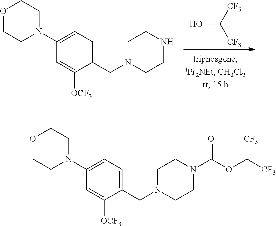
OC([CF3])[CF3].C1(N2CCOCC2)=CC=C(CN2CCNCC2)C([OCF3])=C1.C1(N2CCOCC2)=CC=C(CN2CCN(C(OC([CF3])[CF3])=O)CC2)C([OCF3])=C1
